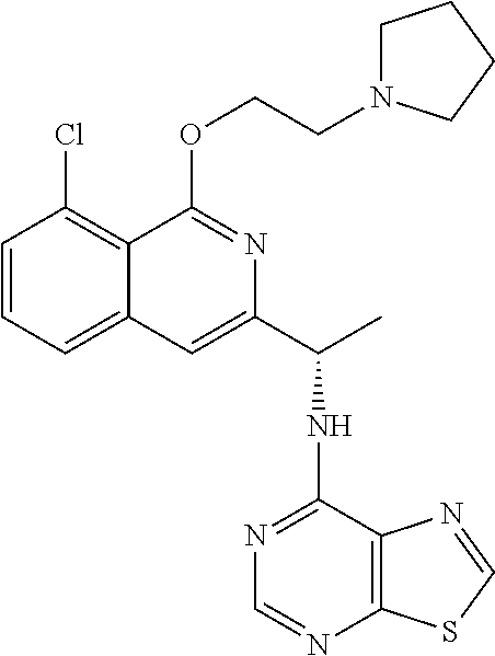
C1=CC=C2C(=C1Cl)C(OCCN1CCCC1)=NC(C(NC1=NC=NC3=C1N=CS3)C)=C2
